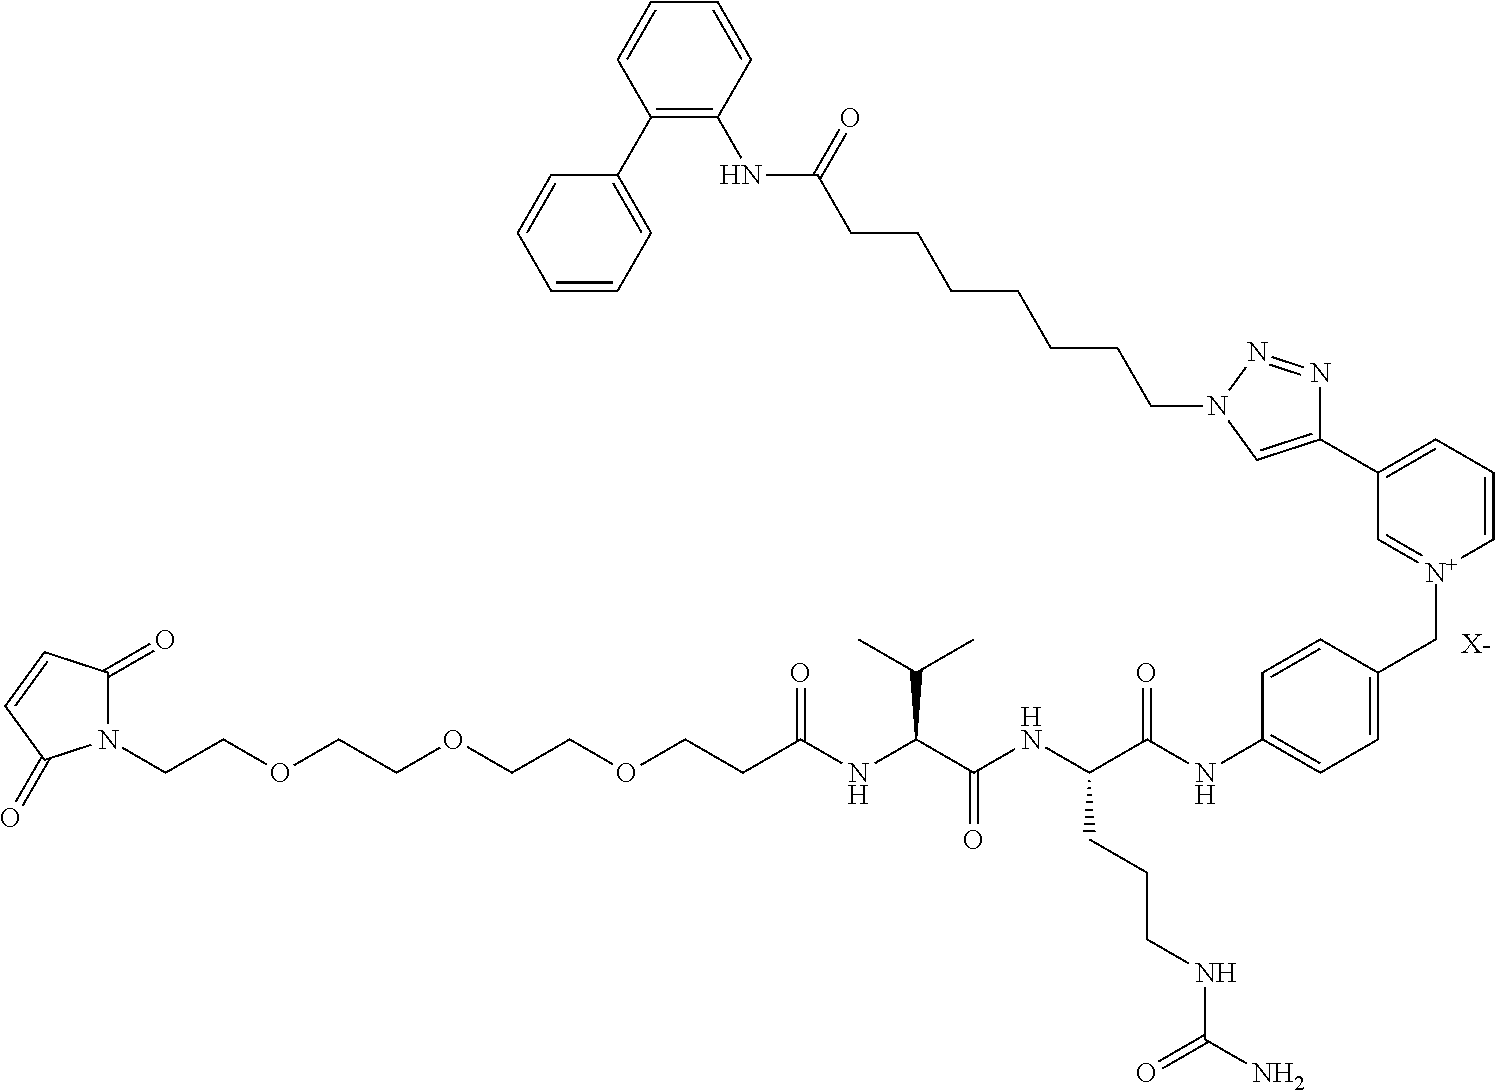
[X-].N1(CCOCCOCCOCCC(NC(C(NC(C(NC2=CC=C(C[N+]3=CC(C4=CN(CCCCCCCC(NC5=C(C6=CC=CC=C6)C=CC=C5)=O)N=N4)=CC=C3)C=C2)=O)CCCNC(N)=O)=O)C(C)C)=O)C(=O)C=CC1=O
